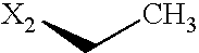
[X2]CC
